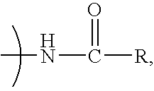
CNC([R])=O
